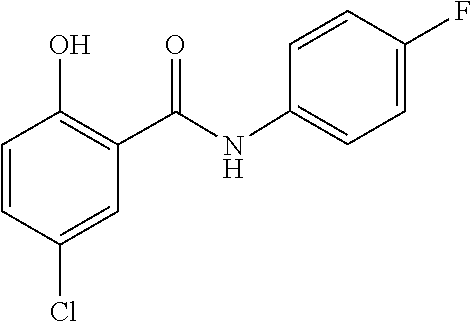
C1(NC(C2=C(O)C=CC(Cl)=C2)=O)=CC=C(F)C=C1
